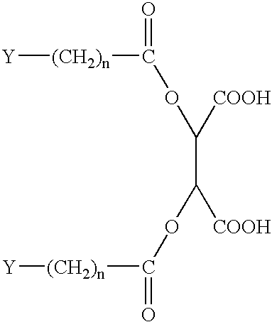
[Y][(CH2)n]C(OC([COOH])C(OC([(CH2)n][Y])=O)[COOH])=O
